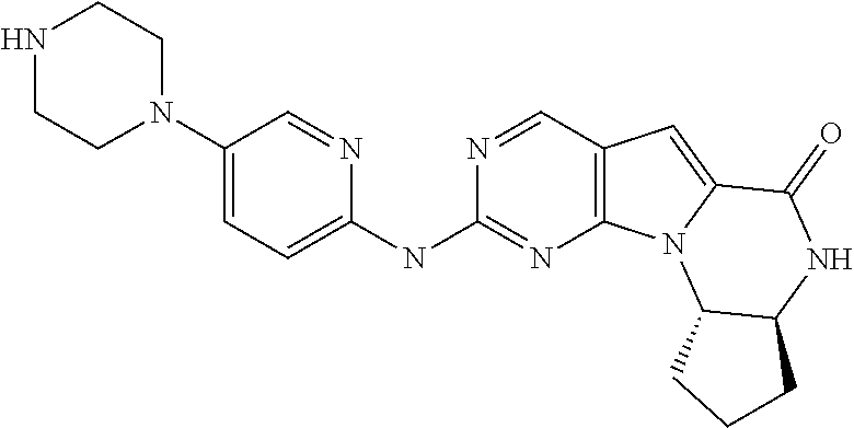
C1(N2CCNCC2)=CC=C(NC2=NC3=C(C=N2)C=C2N3C3C(NC2=O)CCC3)N=C1
